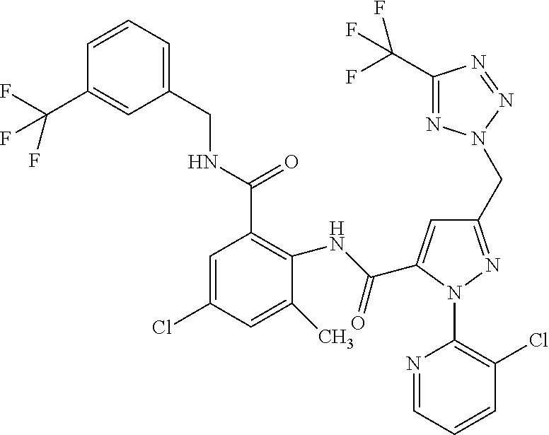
C1=CC=C(CNC(C2=C(NC(=O)C3=CC(CN4N=C(C(F)(F)F)N=N4)=NN3C3=C(Cl)C=CC=N3)C(C)=CC(Cl)=C2)=O)C=C1C(F)(F)F
